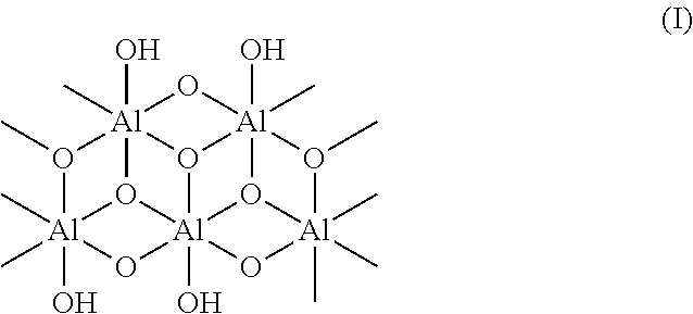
O1(C)[Al]2(O)(C)(C)O[Al]345(O)O6[Al]1(O)(C)(O23)O[Al]61(O)(C)O(C)[Al](C)(C)(C)(O4)O51
